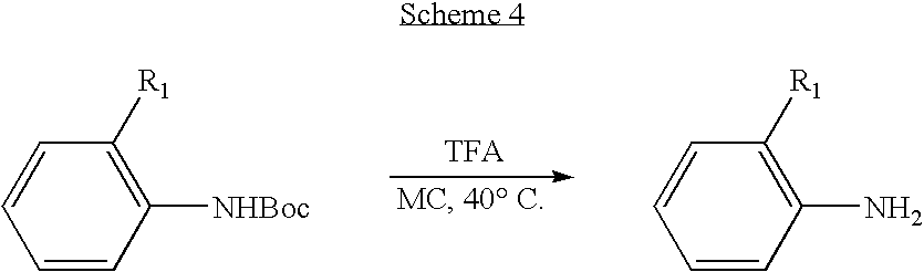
C1=CC([NHBoc])=C([R1])C=C1.C1=CC(N)=C([R1])C=C1
